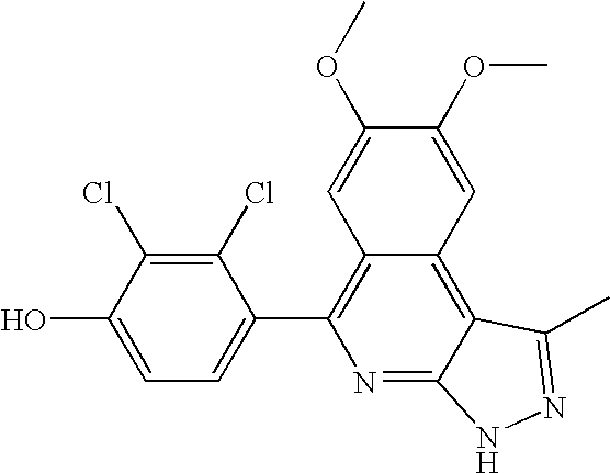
C1=C(O)C(Cl)=C(Cl)C(C2=C3C(=C4C(=N2)NN=C4C)C=C(OC)C(OC)=C3)=C1
